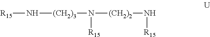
[R15]N[(CH2)3]N([(CH2)2]N[R15])[R15]
